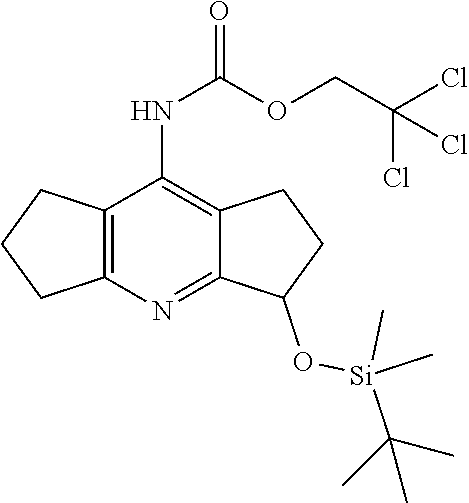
C12=NC3=C(C(NC(=O)OCC(Cl)(Cl)Cl)=C1CCC2O[Si](C)(C(C)(C)C)C)CCC3
